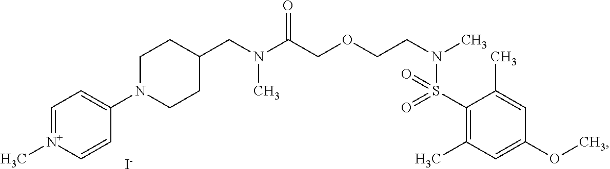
C1(CN(C(COCCN(C)S(C2=C(C)C=C(OC)C=C2C)(=O)=O)=O)C)CCN(C2=CC=[N+](C)C=C2)CC1.[I-]
